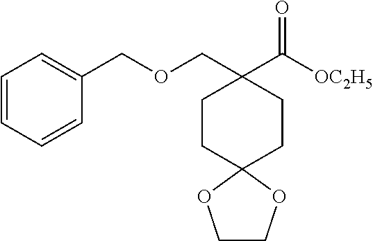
C1CC2(CCC1(COCC1=CC=CC=C1)C([OC2H5])=O)OCCO2
